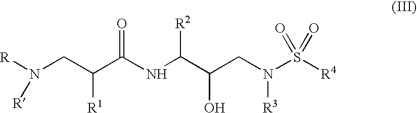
[R]N(CC(C(NC(C(CN(S([R4])(=O)=O)[R3])O)[R2])=O)[R1])[R]
